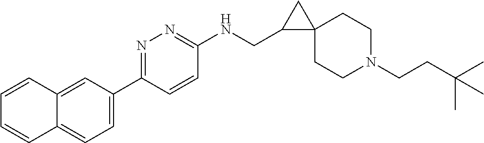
C(N1CCC2(CC1)C(CNC1=NN=C(C3=CC=C4C(=C3)C=CC=C4)C=C1)C2)CC(C)(C)C
